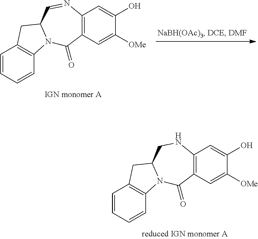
C1=CC=CC2=C1CC1N2C(=O)C2=C(NC1)C=C(O)C([OMe])=C2.C1=CC=CC2=C1CC1N2C(=O)C2=C(N=C1)C=C(O)C([OMe])=C2
